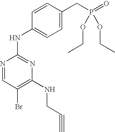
N1=CC(Br)=C(NCC#C)N=C1NC1=CC=C(CP(=O)(OCC)OCC)C=C1
